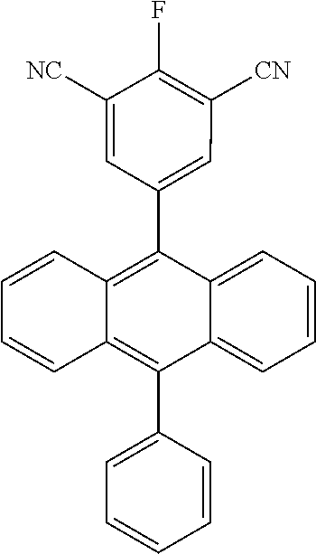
C12=C(C3=CC([CN])=C(F)C([NC])=C3)C3=CC=CC=C3C(C3=CC=CC=C3)=C1C=CC=C2
